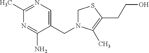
C1(C)=NC=C(CN2CSC(CCO)=C2C)C(N)=N1
